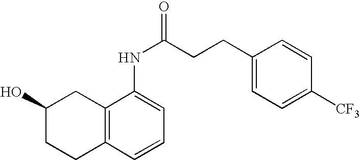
C12=C(C=CC=C1NC(CCC1=CC=C([CF3])C=C1)=O)CCC(O)C2
